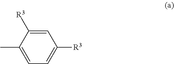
C1=C([R3])C(C)=CC=C1[R3]
